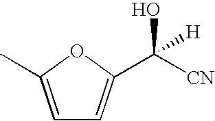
C1=C(C)OC(C([CN])(O)[H])=C1
